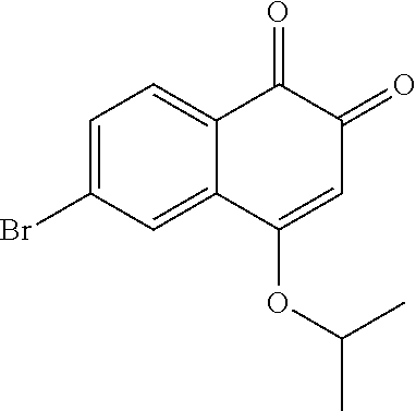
C1=C(Br)C=C2C(=C1)C(=O)C(=O)C=C2OC(C)C
